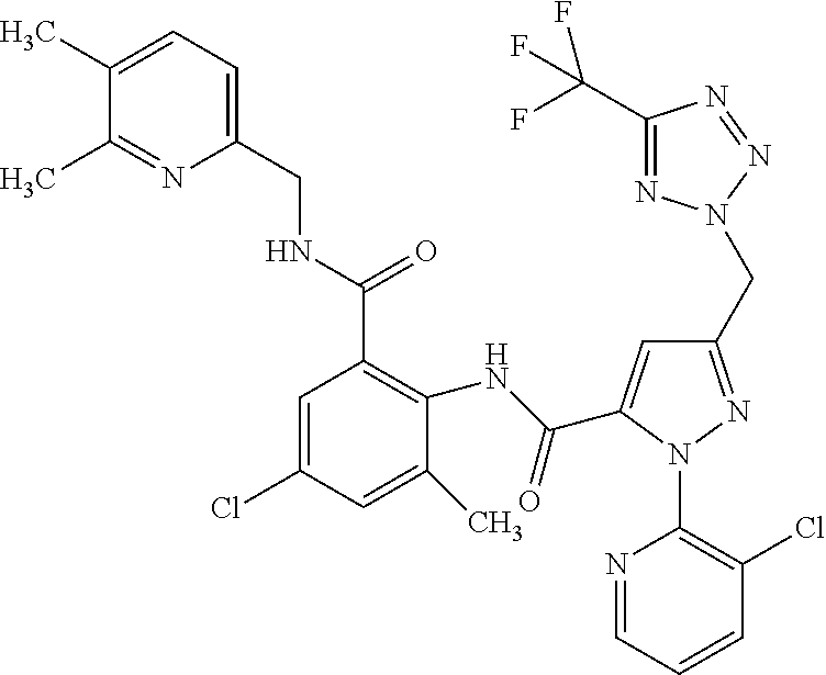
C1(NC(C2=CC(CN3N=C(C(F)(F)F)N=N3)=NN2C2=C(Cl)C=CC=N2)=O)=C(C(NCC2=CC=C(C)C(C)=N2)=O)C=C(Cl)C=C1C
